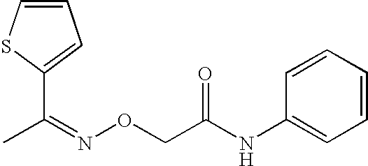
C1=CC=CC=C1NC(CON=C(C)C1=CC=CS1)=O
